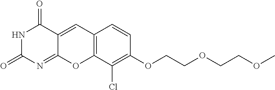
N1C(=O)N=C2C(=CC3=C(O2)C(Cl)=C(OCCOCCOC)C=C3)C1=O
